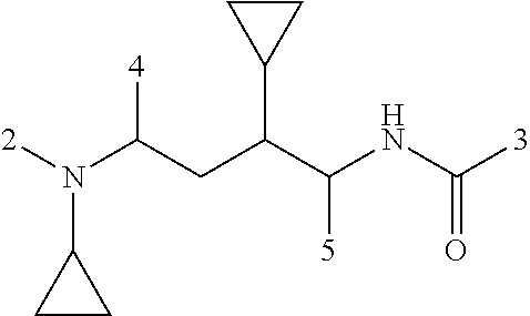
[2]N(C(CC(C(NC([3])=O)[5])C1CC1)[4])C1CC1
